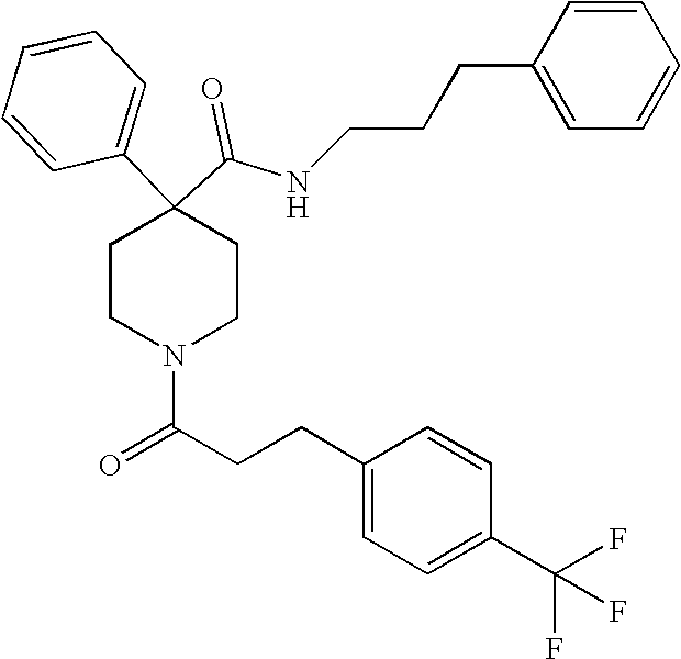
N(C(C1(C2=CC=CC=C2)CCN(C(=O)CCC2=CC=C(C(F)(F)F)C=C2)CC1)=O)CCCC1=CC=CC=C1
